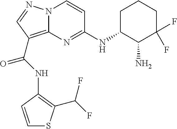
N(C(=O)C1=C2N(N=C1)C=CC(NC1C(N)C(F)(F)CCC1)=N2)C1=C(C(F)F)SC=C1
